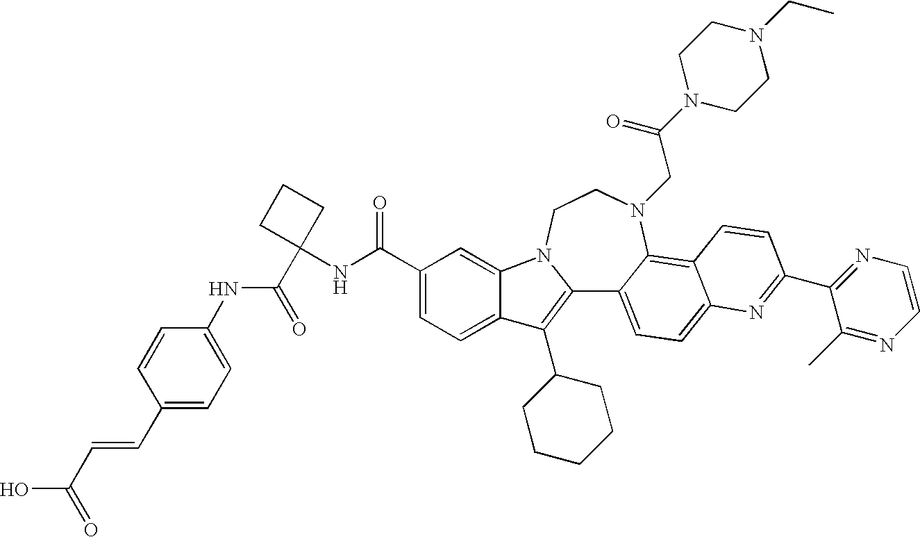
C12=C(C3CCCCC3)C3=CC=C(C(NC4(C(NC5=CC=C(C=CC(O)=O)C=C5)=O)CCC4)=O)C=C3N1CCN(CC(N1CCN(CC)CC1)=O)C1=C3C(=CC=C21)N=C(C1=NC=CN=C1C)C=C3
